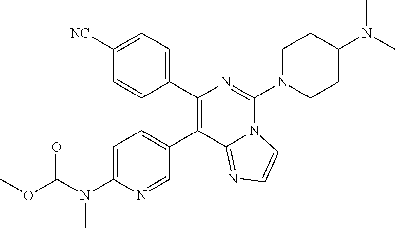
C1(C2=CC=C(N(C(OC)=O)C)N=C2)=C(C2=CC=C([NC])C=C2)N=C(N2CCC(N(C)C)CC2)N2C1=NC=C2
